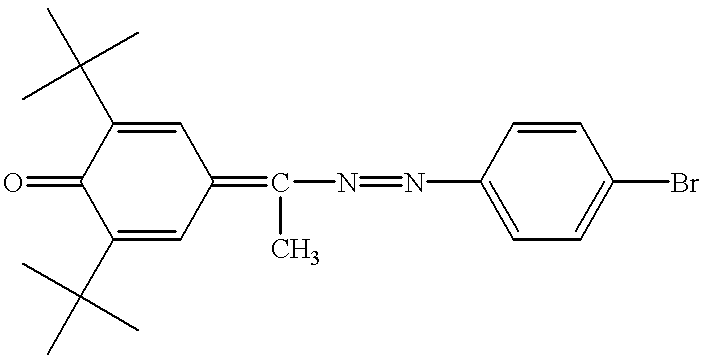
C1(C(C)(C)C)=CC(=C(N=NC2=CC=C(Br)C=C2)C)C=C(C(C)(C)C)C1=O
